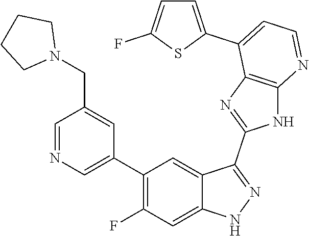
C1=NC=C(C2=C(F)C=C3C(=C2)C(C2=NC4=C(N2)N=CC=C4C2=CC=C(F)S2)=NN3)C=C1CN1CCCC1
